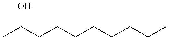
CC(CCCCCCCC)O
